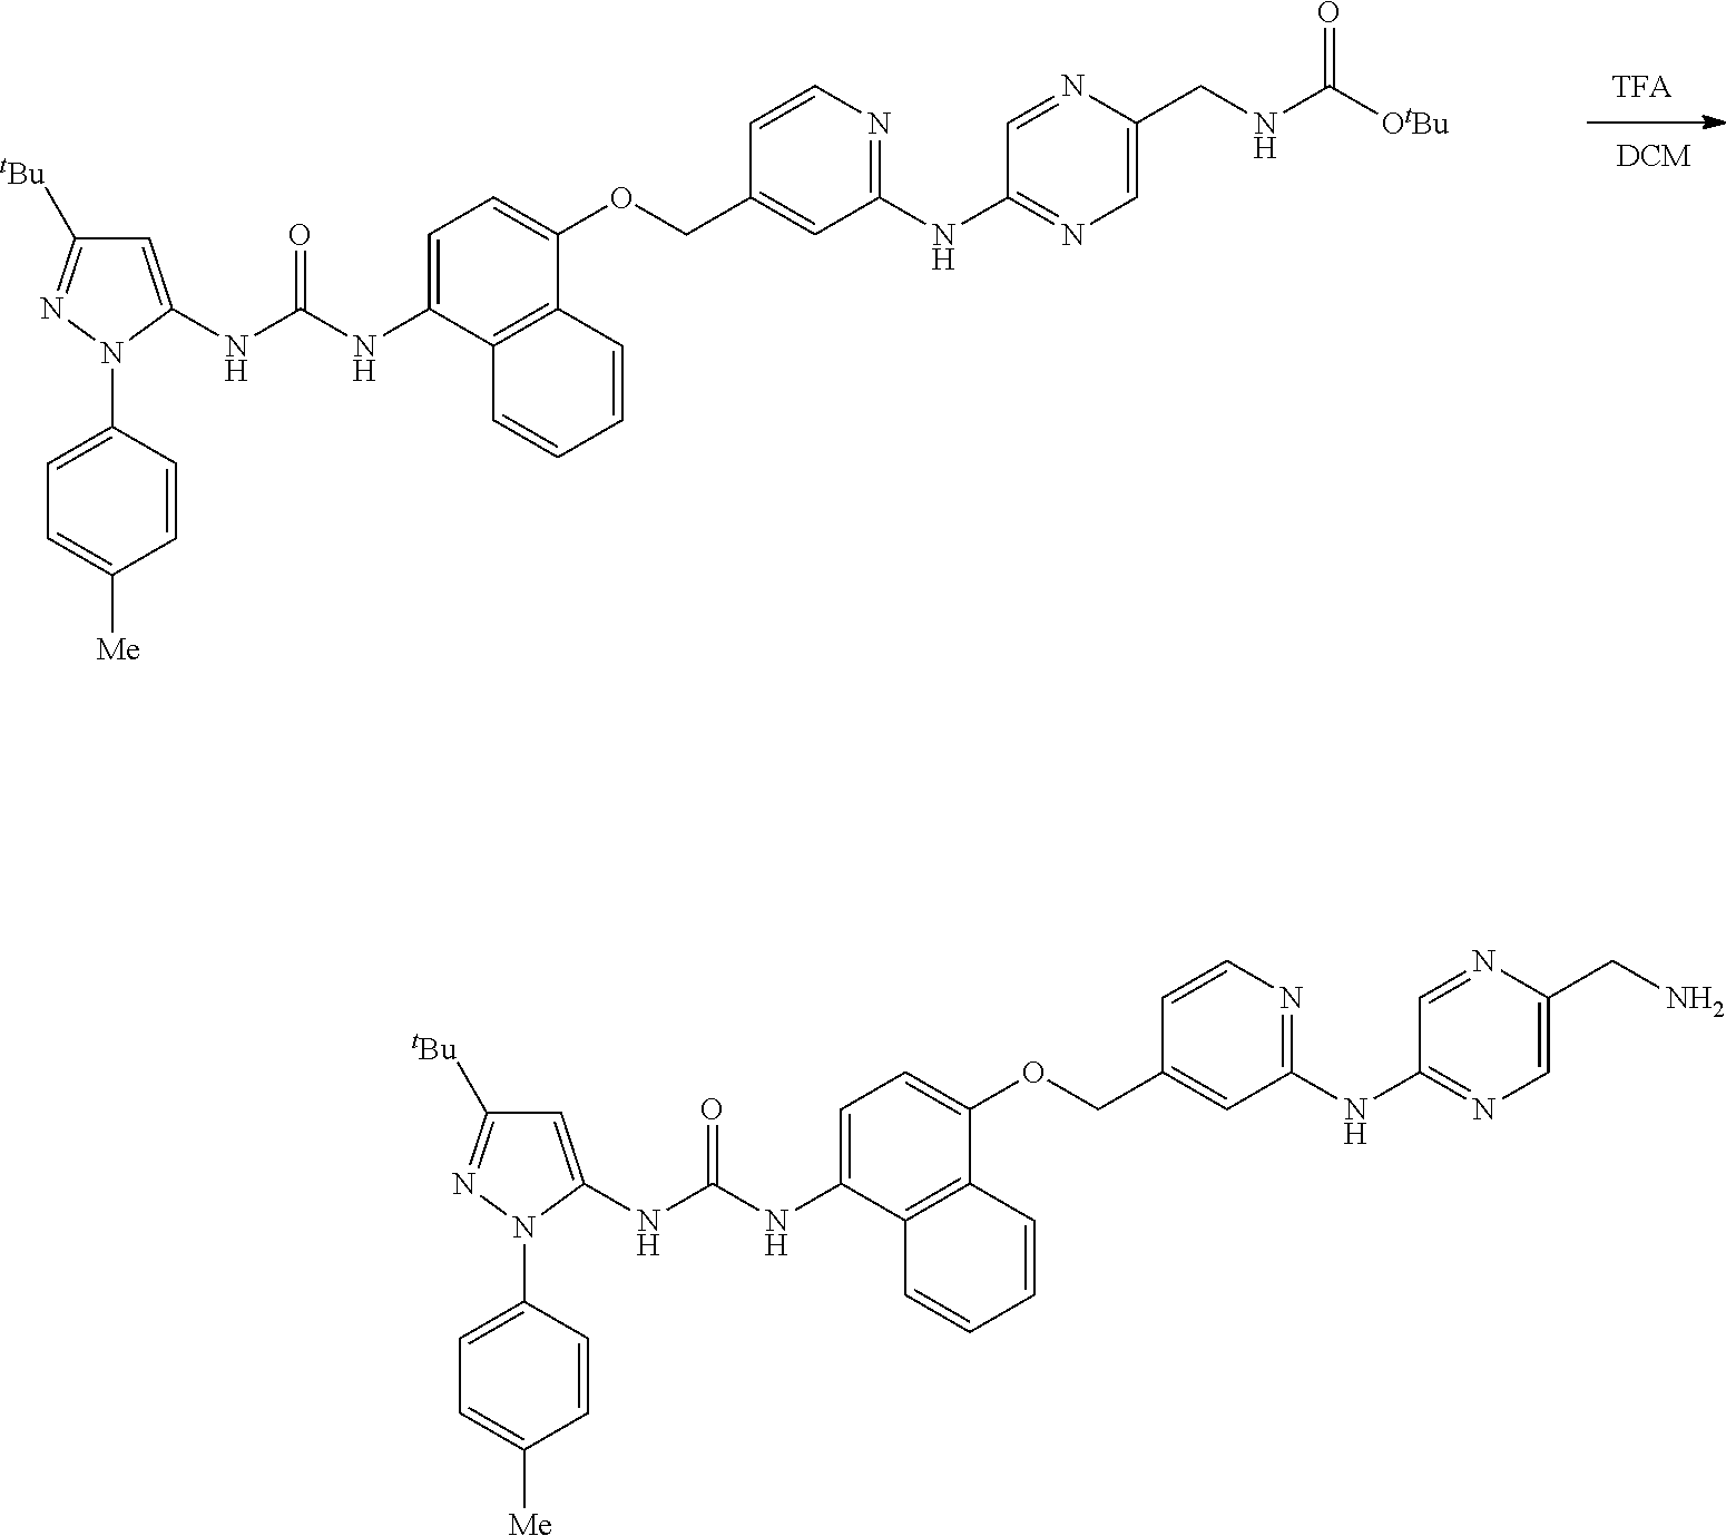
C1=C(NC(NC2=CC=C(OCC3=CC(NC4=NC=C(CNC([OtBu])=O)N=C4)=NC=C3)C3=C2C=CC=C3)=O)N(C2=CC=C([Me])C=C2)N=C1[tBu].C1=C(NC(NC2=CC=C(OCC3=CC(NC4=NC=C(CN)N=C4)=NC=C3)C3=C2C=CC=C3)=O)N(C2=CC=C([Me])C=C2)N=C1[tBu]
